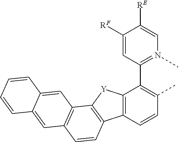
C1([RF])=CC(C2=C(C)C=CC3=C2[Y]C2=C3C=CC3=C2C=C2C(=C3)C=CC=C2)=N(C)C=C1[RE]
